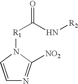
C1=CN([R1]C(N[R2])=O)C([NO2])=N1
